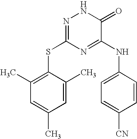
C1=C(C)C(SC2=NNC(=O)C(NC3=CC=C([CN])C=C3)=N2)=C(C)C=C1C
